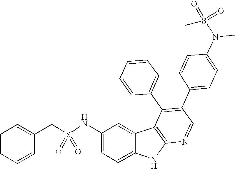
N(C1=CC=C2C(=C1)C1=C(N2)N=CC(C2=CC=C(N(C)S(=O)(=O)C)C=C2)=C1C1=CC=CC=C1)S(CC1=CC=CC=C1)(=O)=O
